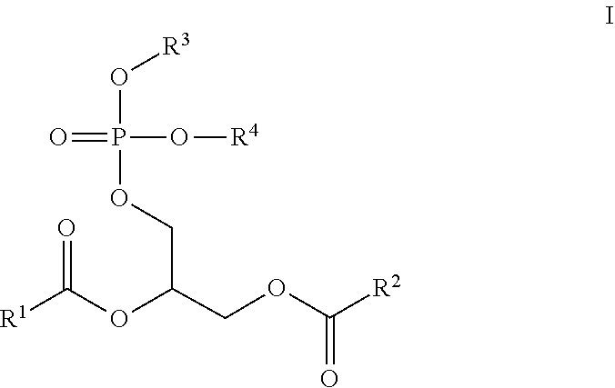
O=P(O[R4])(O[R3])OCC(OC(=O)[R1])COC(=O)[R2]
